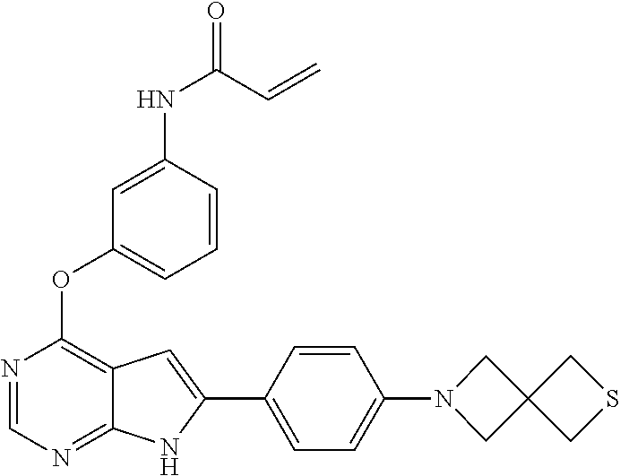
N1=CN=C2C(=C1OC1=CC=CC(NC(=O)C=C)=C1)C=C(C1=CC=C(N3CC4(C3)CSC4)C=C1)N2
